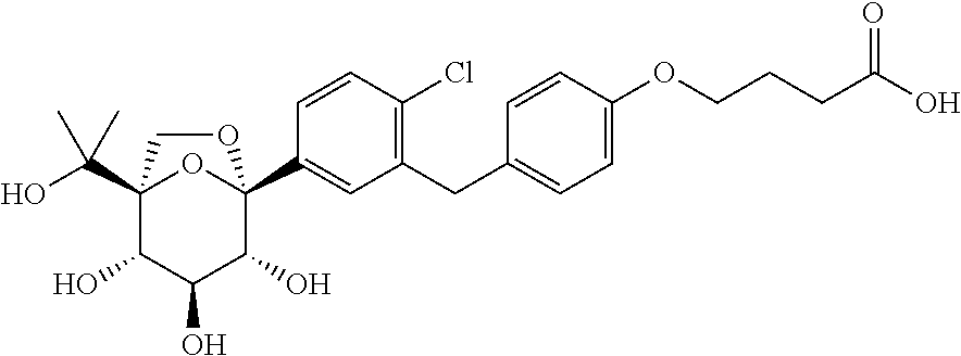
C12(C(O)(C)C)C(O)C(O)C(O)C(C3=CC(CC4=CC=C(OCCCC(O)=O)C=C4)=C(Cl)C=C3)(O1)OC2
